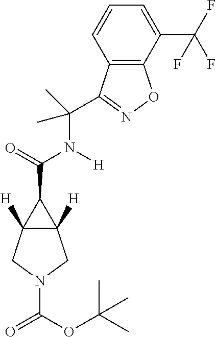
N(C(=O)C1C2([H])C1([H])CN(C(=O)OC(C)(C)C)C2)(C(C)(C)C1=NOC2=C1C=CC=C2C(F)(F)F)[H]
